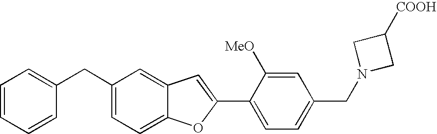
C1=CC=CC(CC2=CC=C3C(=C2)C=C(C2=CC=C(CN4CC([COOH])C4)C=C2[MeO])O3)=C1
